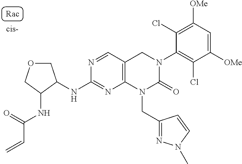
O1CC(NC2=NC3=C(C=N2)CN(C2=C(Cl)C([OMe])=CC([OMe])=C2Cl)C(=O)N3CC2=NN(C)C=C2)C(NC(=O)C=C)C1
